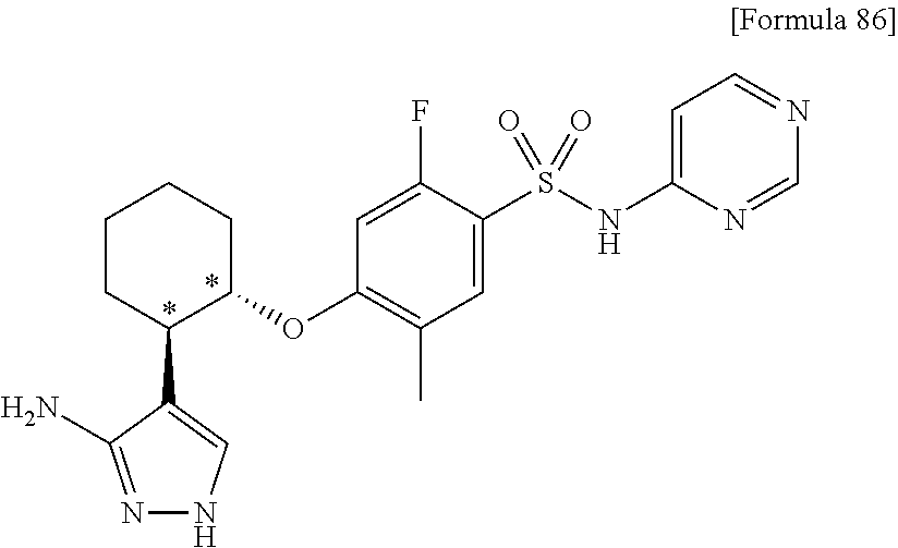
C1CC(C2=CNN=C2N)C(OC2=C(C)C=C(S(NC3=CC=NC=N3)(=O)=O)C(F)=C2)CC1
